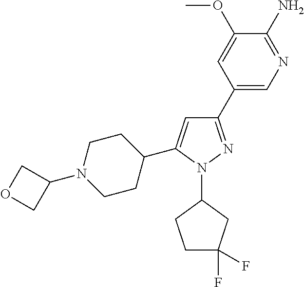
C1(C2=CN=C(N)C(OC)=C2)=NN(C2CCC(F)(F)C2)C(C2CCN(C3COC3)CC2)=C1
